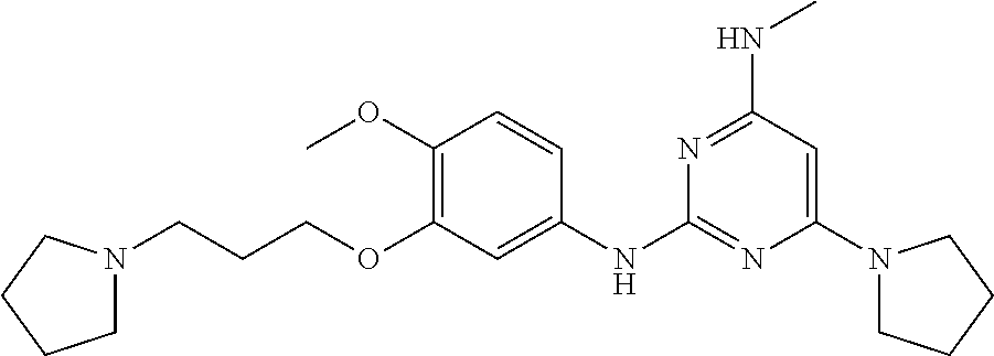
C1(OC)=C(OCCCN2CCCC2)C=C(NC2=NC(N3CCCC3)=CC(NC)=N2)C=C1
